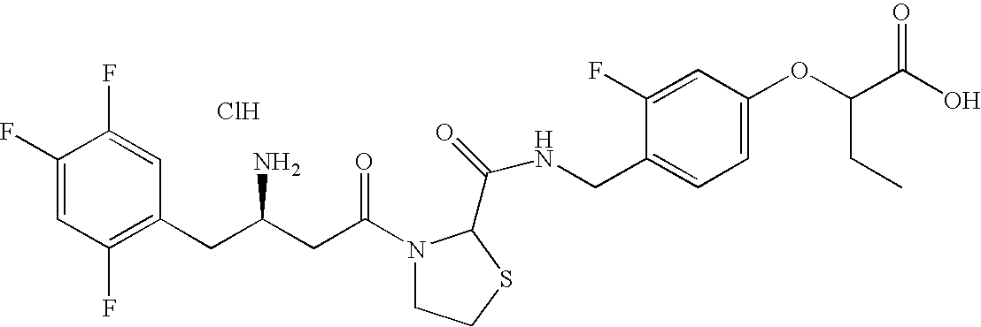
Cl.C1(F)=CC(F)=C(CC(CC(=O)N2CCSC2C(=O)NCC2=CC=C(OC(C(O)=O)CC)C=C2F)N)C=C1F
